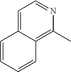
C1=C2C(=C(C)N=C1)C=CC=C2
